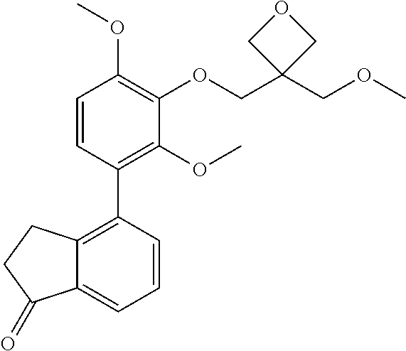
C1=CC(C2=C3C(=CC=C2)C(=O)CC3)=C(OC)C(OCC2(COC)COC2)=C1OC
